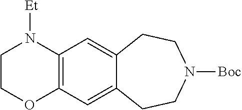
C1COC2=C(C=C3C(=C2)CCN([Boc])CC3)N1[Et]
